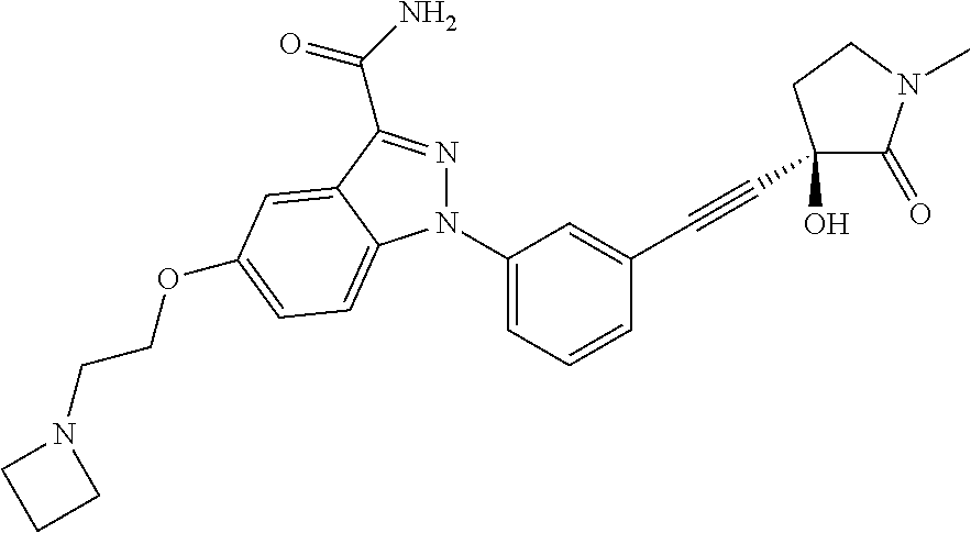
C1(N2N=C(C(N)=O)C3=CC(OCCN4CCC4)=CC=C23)=CC=CC(C#CC2(O)C(=O)N(C)CC2)=C1
